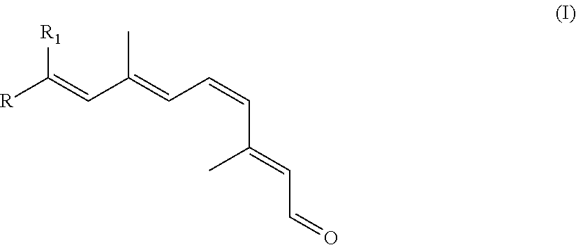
[R]C(=CC(=CC=CC(C)=CC=O)C)[R1]
